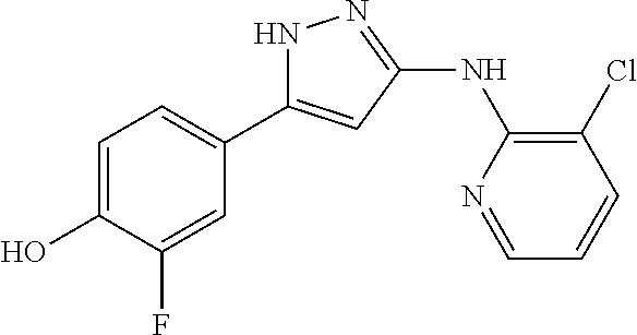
N1C(C2=CC=C(O)C(F)=C2)=CC(NC2=C(Cl)C=CC=N2)=N1
